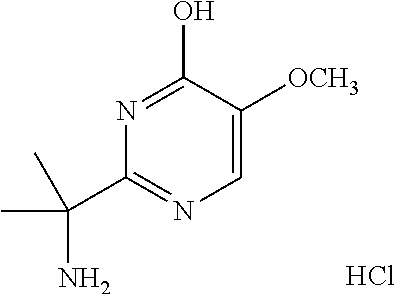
N1=C(O)C([OCH3])=CN=C1C(N)(C)C.Cl
